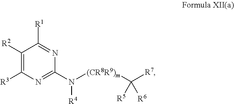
C1([R2])=C([R3])N=C(N([(CR8R9)m]C([R7])([R5])[R6])[R4])N=C1[R1]
